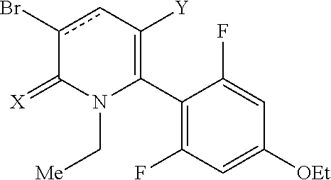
C1(C2=C([Y])cc(Br)C(=[X])N2C[Me])=C(F)C=C([OEt])C=C1F
